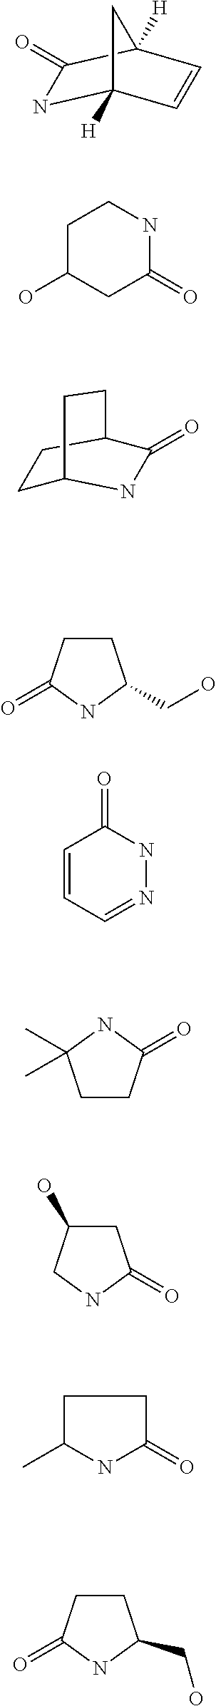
N1C2([H])C=CC([H])(C1=O)C2.C1C(O)CC(=O)NC1.C1C2NC(=O)C(C1)CC2.C1CC(=O)NC1CO.C1CC(=O)NC1(C)C.C1C(O)CNC1=O.C1C(C)NC(=O)C1.C1CC(=O)NC1CO.C1=CC=NNC1=O
